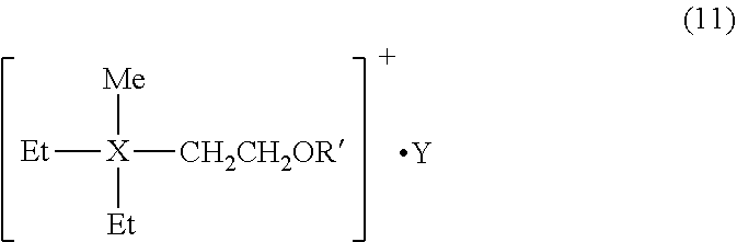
[Y].[Et][X]([CH2CH2OR])([Me])[Et]
